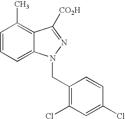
C1=CC=C2C(=C1C)C([CO2H])=NN2CC1=C(Cl)C=C(Cl)C=C1
